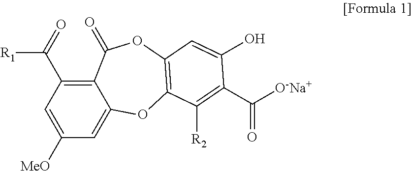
C12=C(C(=O)[R1])C=C([MeO])C=C1OC1=C(OC2=O)C=C(O)C(C([O-Na+])=O)=C1[R2]
